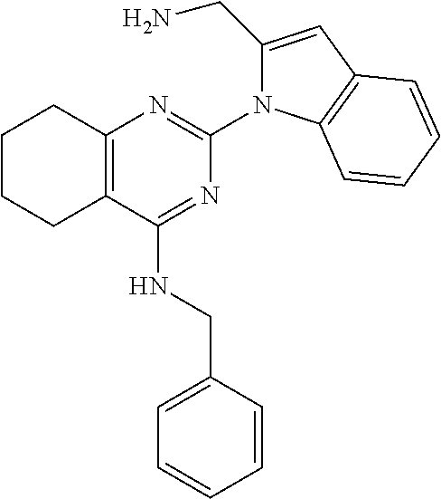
C12=C(C(NCC3=CC=CC=C3)=NC(N3C(CN)=CC4=C3C=CC=C4)=N1)CCCC2
